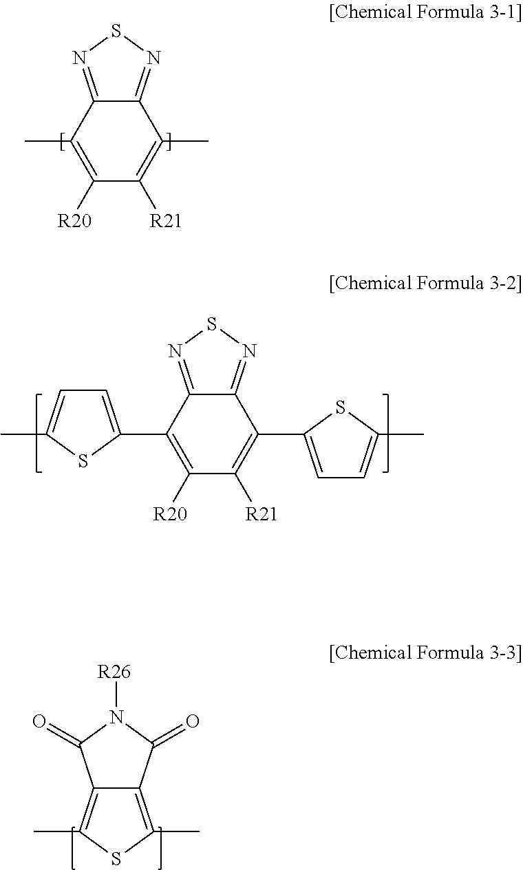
C12=NSN=C1C(C)=C([R20])C([R21])=C2C.C12=C(C)SC(C)=C1C(=O)N([R26])C2=O.C12=NSN=C1C(C1=CC=C(C)S1)=C([R20])C([R21])=C2C1=CC=C(C)S1
